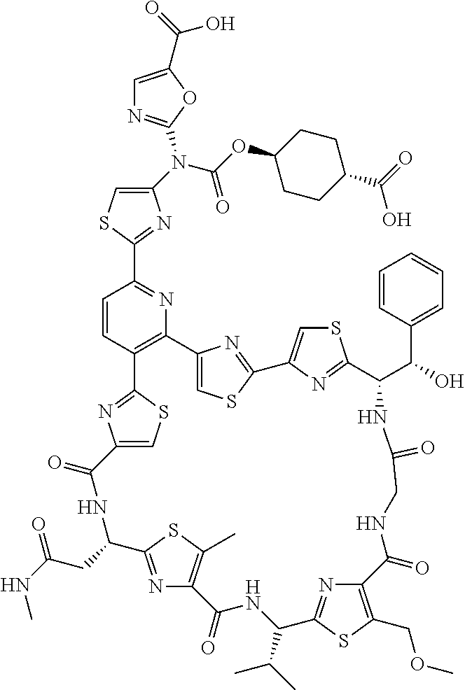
C1(N(C(=O)OC2CCC(C(O)=O)CC2)C2=NC=C(C(O)=O)O2)=CSC(C2=NC3=C(C=C2)C2=NC(=CS2)C(=O)NC(CC(NC)=O)C2=NC(=C(C)S2)C(=O)NC(C(C)C)C2=NC(=C(COC)S2)C(=O)NCC(=O)NC(C(C2=CC=CC=C2)O)C2=NC(=CS2)C2=NC3=CS2)=N1
